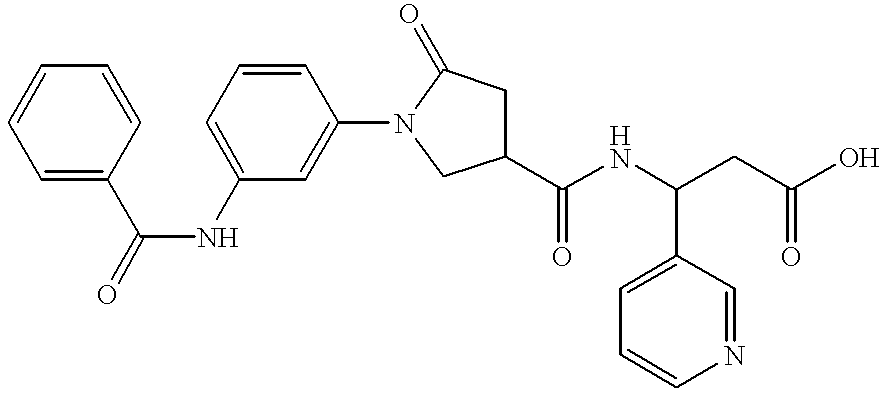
N(C1=CC=CC(N2CC(C(NC(CC(O)=O)C3=CC=CN=C3)=O)CC2=O)=C1)C(=O)C1=CC=CC=C1
